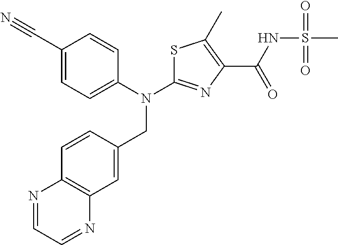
S1C(N(C2=CC=C(C#N)C=C2)CC2=CC3=C(C=C2)N=CC=N3)=NC(C(NS(C)(=O)=O)=O)=C1C
